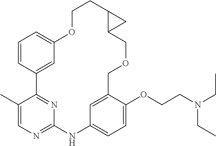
C1=CC2=CC(=C1)OCCC1C(COCC3=CC(=CC=C3OCCN(CC)CC)NC3=NC=C(C)C2=N3)C1
